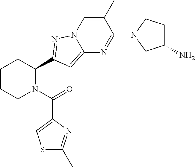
C1CCN(C(=O)C2=CSC(C)=N2)C(C2=NN3C=C(C)C(N4CC(N)CC4)=NC3=C2)C1
